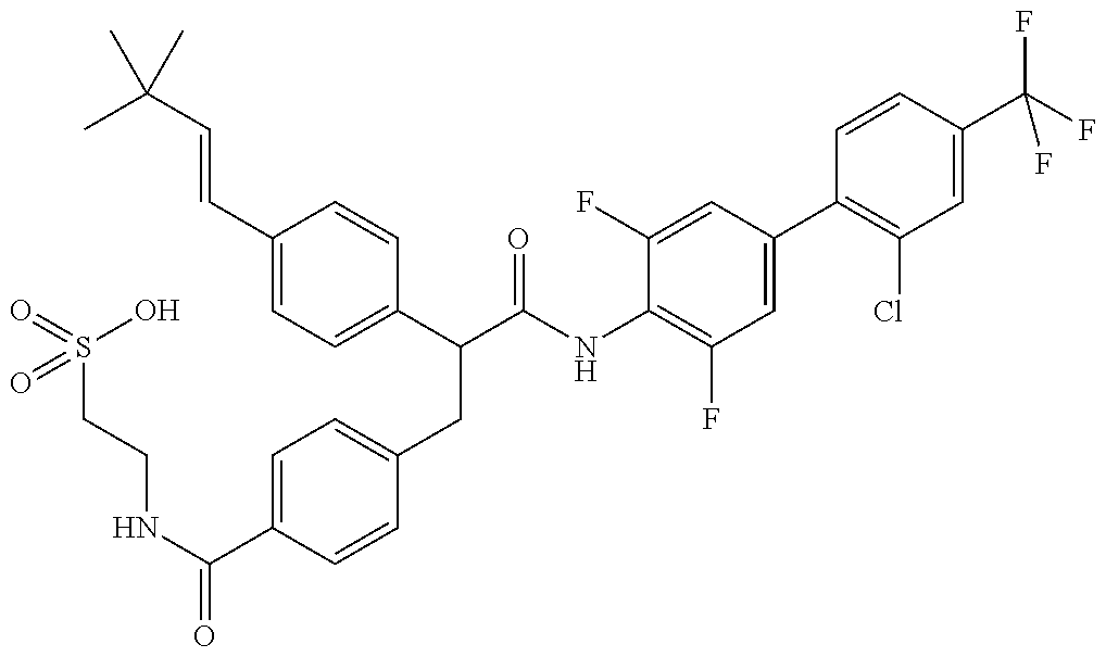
O=S(CCNC(C1=CC=C(CC(C2=CC=C(C=CC(C)(C)C)C=C2)C(=O)NC2=C(F)C=C(C3=C(Cl)C=C(C(F)(F)F)C=C3)C=C2F)C=C1)=O)(O)=O
